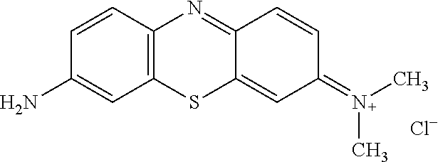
C1(N)=CC2=C(C=C1)N=C1C(=CC(=N(C)C)C=C1)S2.[Cl-]
